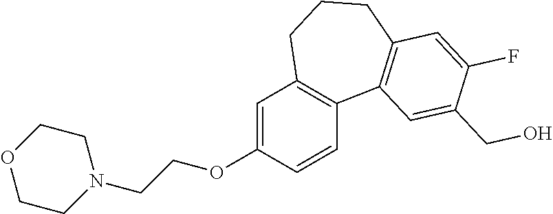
C1=C(OCCN2CCOCC2)C=CC2=C1CCCC1=C2C=C(CO)C(F)=C1
